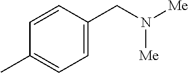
C1=CC(CN([Me])[Me])=CC=C1C
